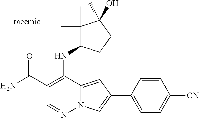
N12C(=CC(C3=CC=C([CN])C=C3)=C1)C(NC1C(C)(C)C(O)(C)CC1)=C(C(N)=O)C=N2
